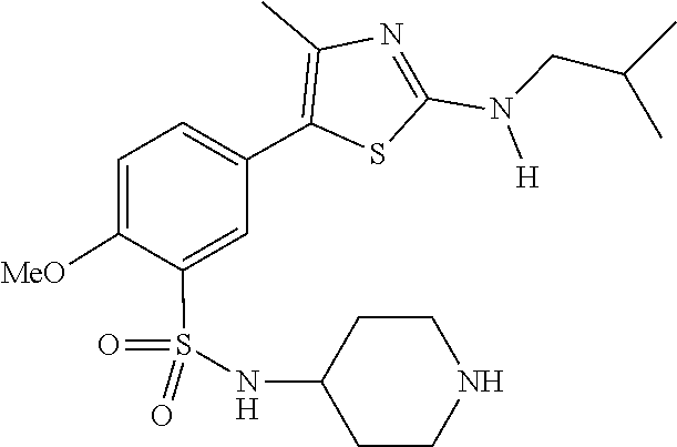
C(C(C)C)N(C1=NC(C)=C(C2=CC=C([MeO])C(S(=O)(NC3CCNCC3)=O)=C2)S1)[H]
